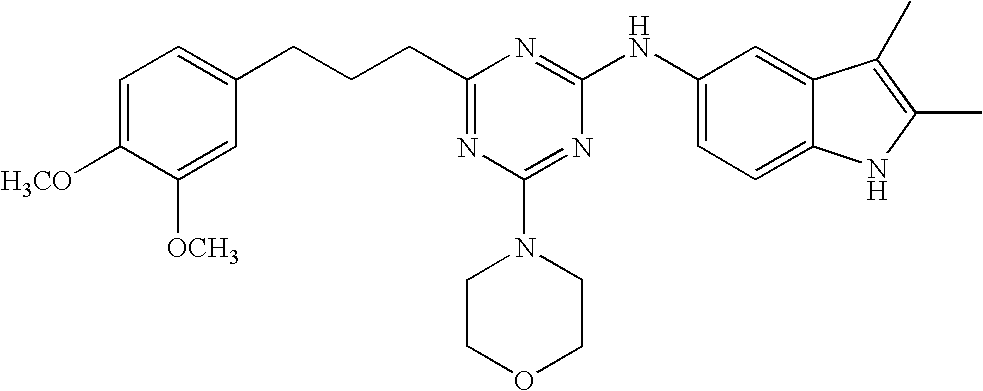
C1=C([H3CO])C([OCH3])=CC(CCCC2=NC(N3CCOCC3)=NC(NC3=CC=C4C(=C3)C(C)=C(C)N4)=N2)=C1
